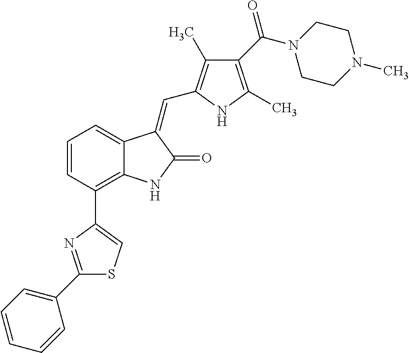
C1=CC(C2=CSC(C3=CC=CC=C3)=N2)=C2C(=C1)C(=CC1=C(C)C(C(N3CCN(C)CC3)=O)=C(C)N1)C(=O)N2
